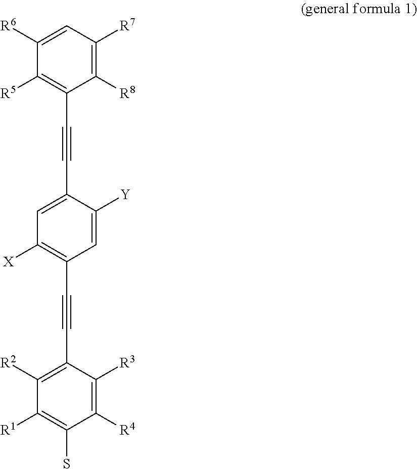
C1([R6])=CC([R7])=C([R8])C(C#CC2=CC([X])=C(C#CC3=C([R2])C([R1])=C(S)C([R4])=C3[R3])C=C2[Y])=C1[R5]
